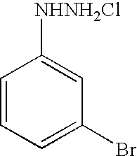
C1=CC=C(Br)C=C1[NHNH2Cl]
